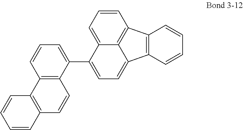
C1=C2C3=C(C4=C2C(=CC=C4)C(C2=CC=CC4=C2C=CC2=C4C=CC=C2)=C1)C=CC=C3
